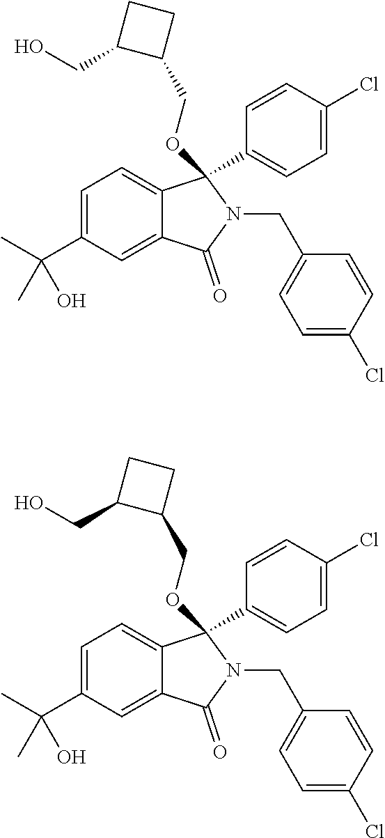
C1=C(C(C)(O)C)C=C2C(=C1)C(C1=CC=C(Cl)C=C1)(OCC1CCC1CO)N(CC1=CC=C(Cl)C=C1)C2=O.C1=C(C(C)(O)C)C=C2C(=C1)C(C1=CC=C(Cl)C=C1)(OCC1CCC1CO)N(CC1=CC=C(Cl)C=C1)C2=O
